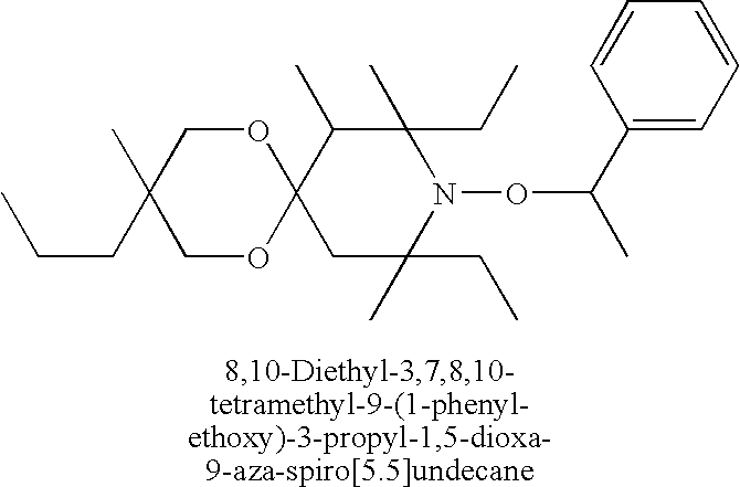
C12(C(C)C(C)(CC)N(OC(C)C3=CC=CC=C3)C(C)(CC)C1)OCC(C)(CCC)CO2
